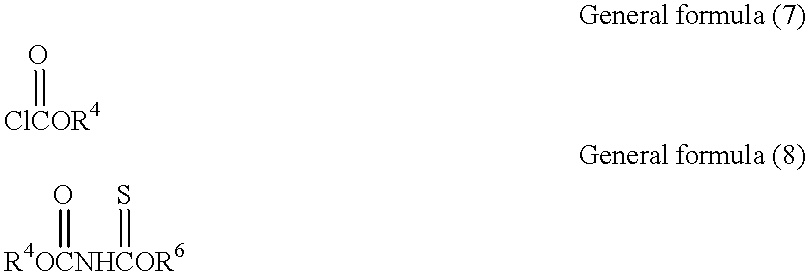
[ClCOR4]=O.[R4OCNHCOR6](=O)=S
